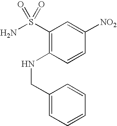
O=S(=O)(N)C1=C(NCC2=CC=CC=C2)C=CC([NO2])=C1
